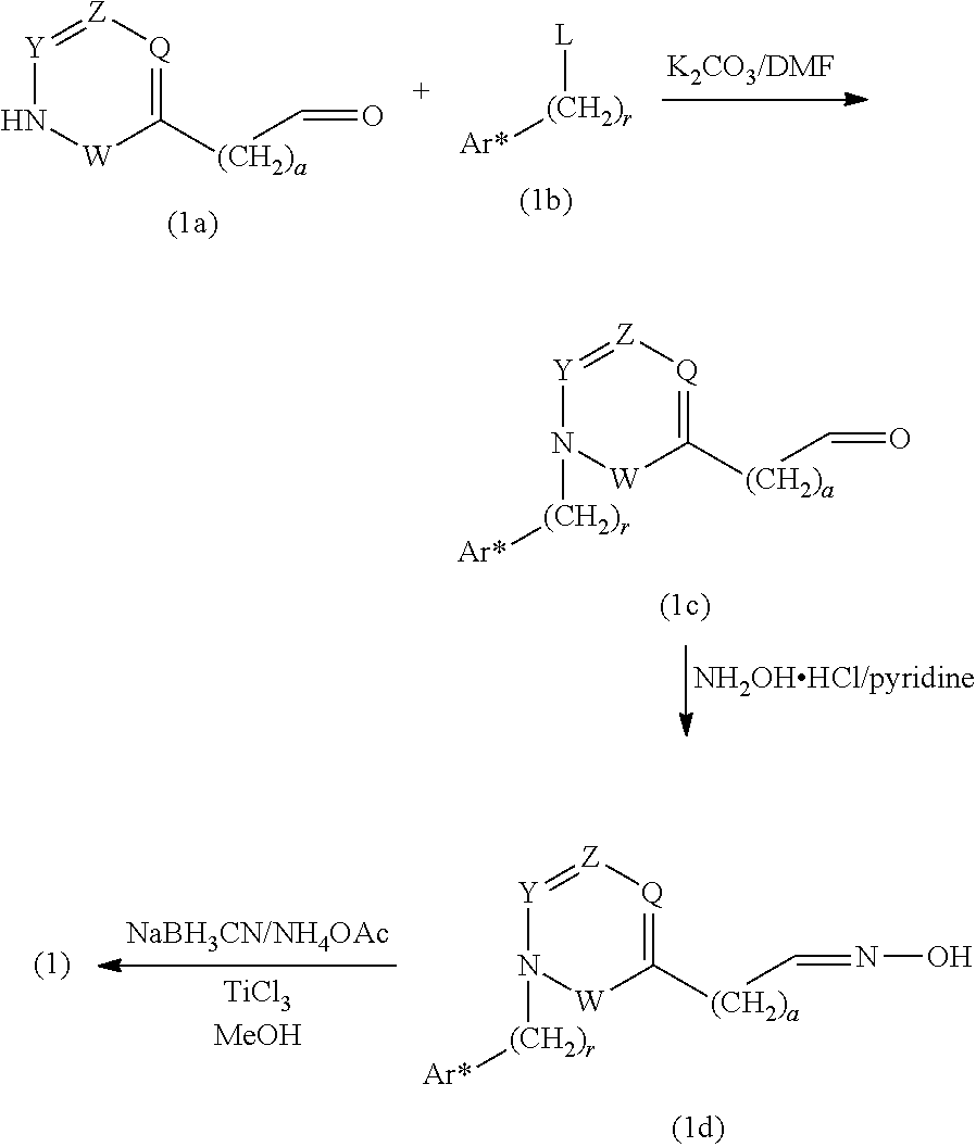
[Ar*][(CH2)r][L].[Y]1=[Z][Q]=C([(CH2)a]C=O)[W]N1.[Y]1=[Z][Q]=C([(CH2)a]C=O)[W]N1[(CH2)r][Ar*].[Y]1=[Z][Q]=C([(CH2)a]C=NO)[W]N1[(CH2)r][Ar*]
